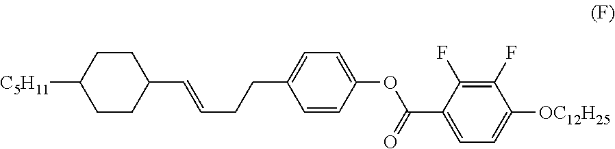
[C5H11]C1CCC(C=CCCC2=CC=C(OC(=O)C3=CC=C([OC12H25])C(F)=C3F)C=C2)CC1
